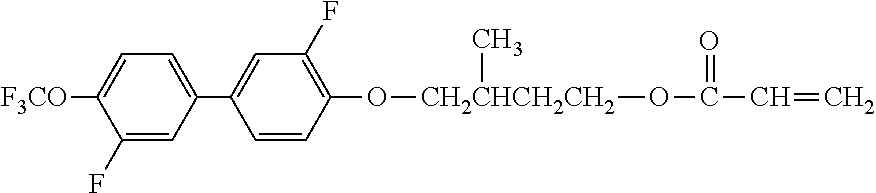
C1(F)=CC(C2=CC(F)=C(O[CH2CHCH2CH2](OC(C=C)=O)C)C=C2)=CC=C1[F3CO]
